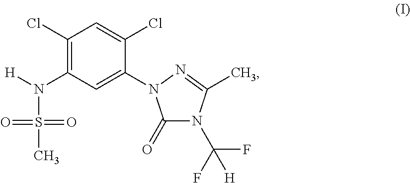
C1(Cl)=C(N([H])S(=O)(C)=O)C=C(N2C(=O)N(C(F)(F)[H])C(C)=N2)C(Cl)=C1
